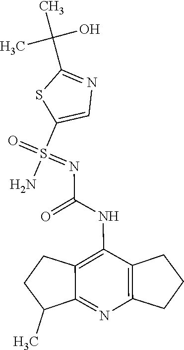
N(C(=O)NC1=C2C(=NC3=C1CCC3)C(C)CC2)=S(=O)(C1=CN=C(C(C)(C)O)S1)N
